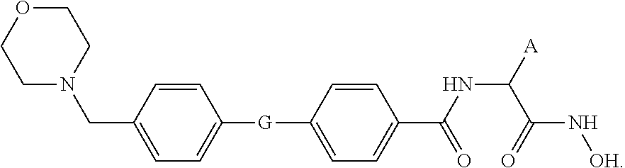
C1OCCN(CC2=CC=C([G]C3=CC=C(C(NC([A])C(=O)N[OH])=O)C=C3)C=C2)C1
